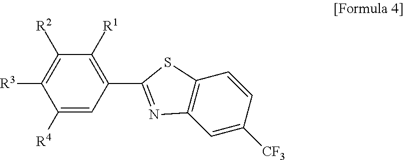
C1([R4])=CC(C2=NC3=C(C=CC([CF3])=C3)S2)=C([R1])C([R2])=C1[R3]
